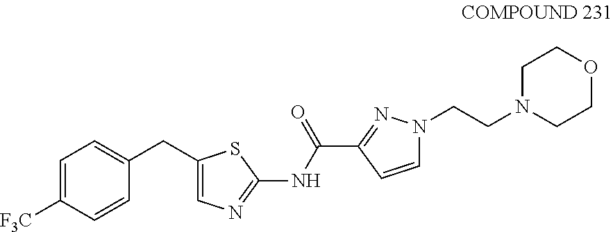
C1(CC2=CC=C([F3C])C=C2)=CN=C(NC(C2=NN(CCN3CCOCC3)C=C2)=O)S1
